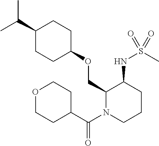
C(C1CCC(OCC2N(C(C3CCOCC3)=O)CCCC2NS(C)(=O)=O)CC1)(C)C
